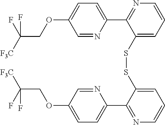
C(COC1=CC=C(C2=NC=CC=C2SSC2=CC=CN=C2C2=CC=C(OCC(F)([F3C])F)C=N2)N=C1)(F)([F3C])F
